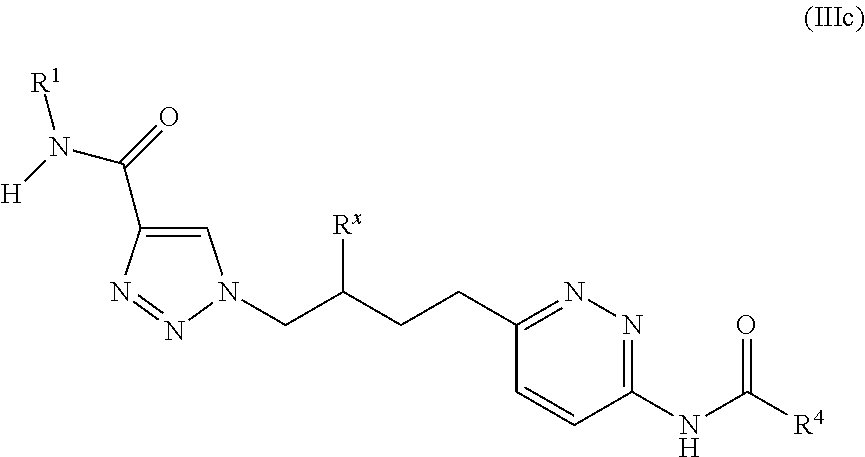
C1=C(C(=O)N([H])[R1])N=NN1CC(CCC1=NN=C(NC([R4])=O)C=C1)[Rx]
